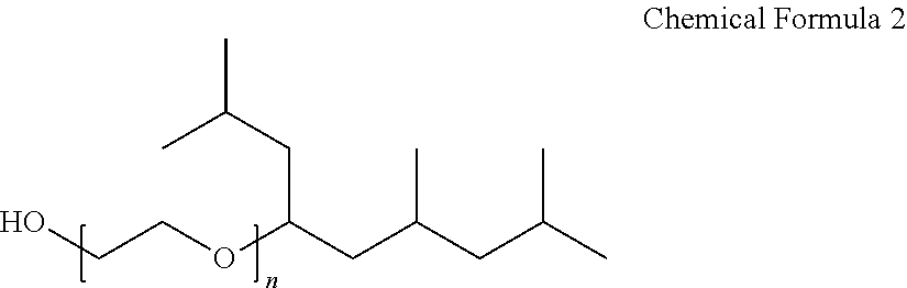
OCCOC(CC(CC(C)C)C)CC(C)C
